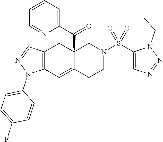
C12=C(C=C3C(C(C4=CC=CC=N4)=O)(C1)CN(S(C1=CN=NN1CC)(=O)=O)CC3)N(C1=CC=C(F)C=C1)N=C2
